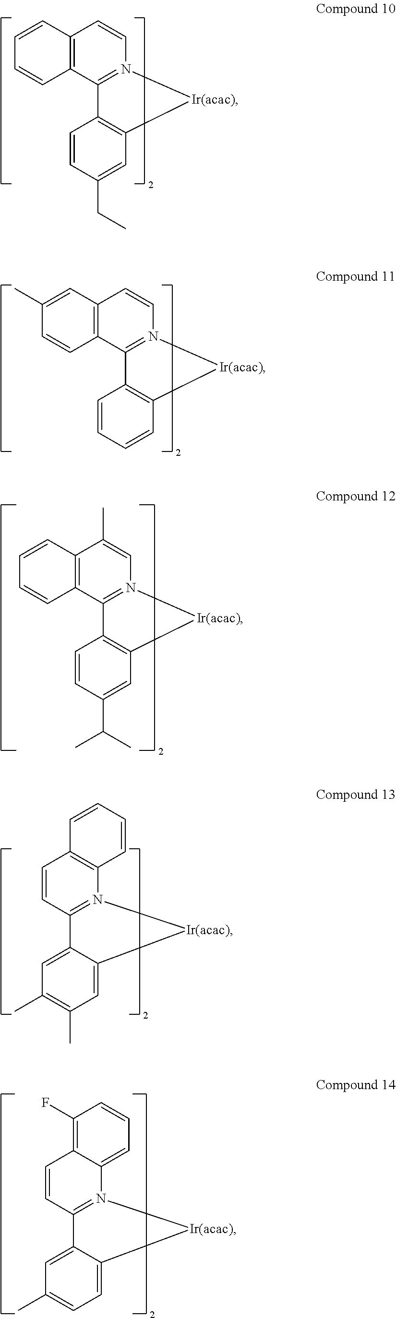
C1=CC2=C(C=C1)C1=N(C=C2)[Ir(acac)]C2=C1C=CC(CC)=C2.C1(C)=CC2=C(C=C1)C1=N(C=C2)[Ir(acac)]C2=C1C=CC=C2.C1=CC2=C(C=C1)C1=N(C=C2C)[Ir(acac)]C2=C1C=CC(C(C)C)=C2.C1=CC2=C(N3=C1C1=CC(C)=C(C)C=C1[Ir(acac)]3)C=CC=C2.C1=CC2=C(F)C=CC=C2N2=C1C1=CC(C)=CC=C1[Ir(acac)]2
